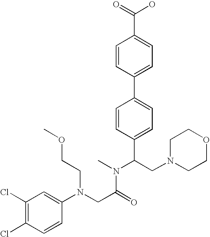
C1(Cl)=C(Cl)C=C(N(CC(=O)N(C(C2=CC=C(C3=CC=C(C(O)=O)C=C3)C=C2)CN2CCOCC2)C)CCOC)C=C1
